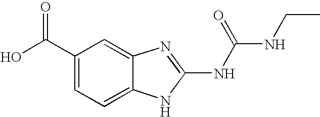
C1(C(O)=O)=CC=C2C(=C1)N=C(NC(NCC)=O)N2
